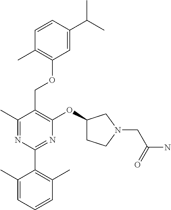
C1=C(C(C)C)C=CC(C)=C1OCC1=C(OC2CCN(CC(=O)N)C2)N=C(C2=C(C)C=CC=C2C)N=C1C
